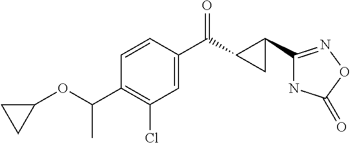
C1=CC(C(C2C(C3=NOC(=O)N3)C2)=O)=CC(Cl)=C1C(C)OC1CC1
